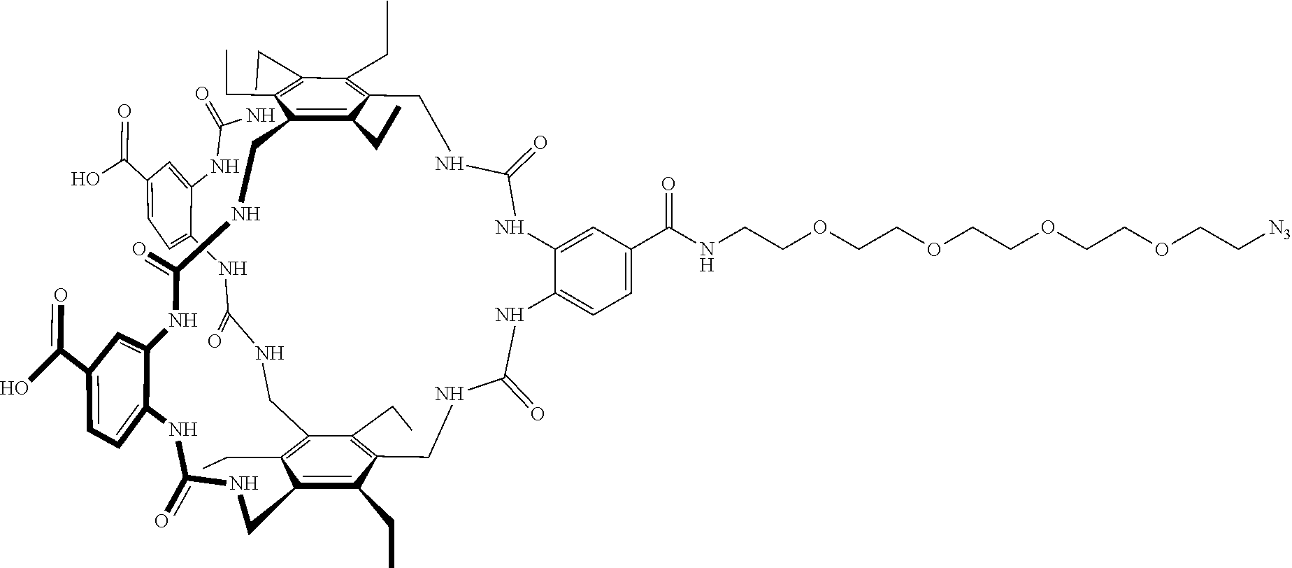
C(=O)(N)NC1=CC(C(O)=O)=CC=C1NC(NCC1=C(CC)C2=C(CC)C(=C1CC)CNC(=O)NC1=CC=C(C(=O)NCCOCCOCCOCCOCC[N3])C=C1NC(=O)NCC1=C(CC)C(CC)=C(CC)C(=C1CC)CNC(=O)NC1=CC(C(O)=O)=CC=C1NC(=O)NC2)=O
